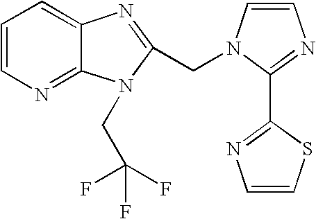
C1=CN=C2C(=C1)N=C(CN1C=CN=C1C1=NC=CS1)N2CC(F)(F)F
